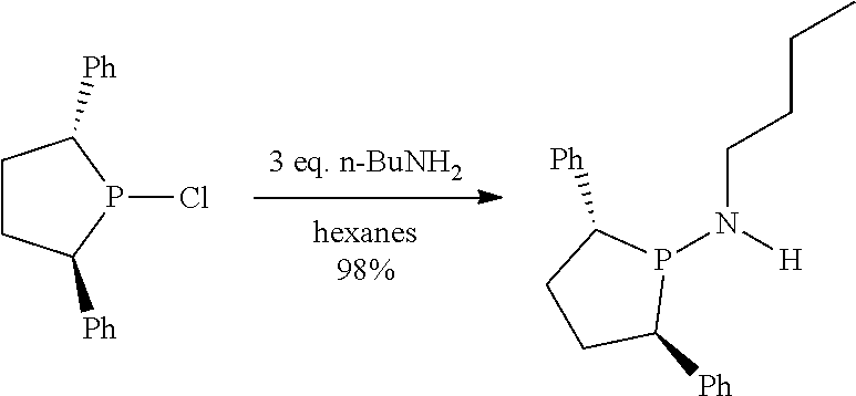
[3 eq. n-BuNH2].C1CC([Ph])P(Cl)C1[Ph].C(N([H])P1C([Ph])CCC1[Ph])CCC
